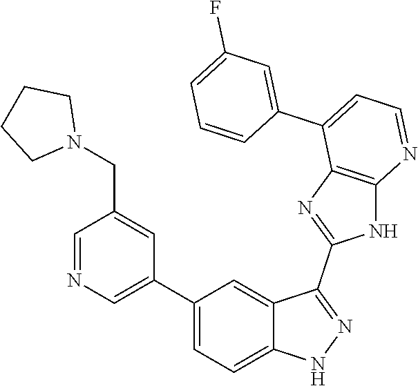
C1=NC=C(C2=CC=C3C(=C2)C(C2=NC4=C(N2)N=CC=C4C2=CC(F)=CC=C2)=NN3)C=C1CN1CCCC1
